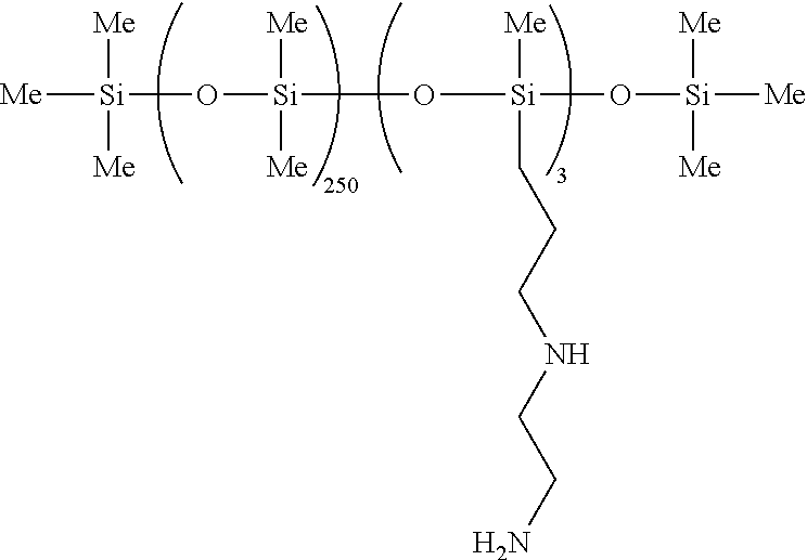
[Me][Si]([Me])([Me])O[Si]([Me])([Me])O[Si]([Me])(CCCNCCN)O[Si]([Me])([Me])[Me]
